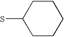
C1CC(S)CCC1
